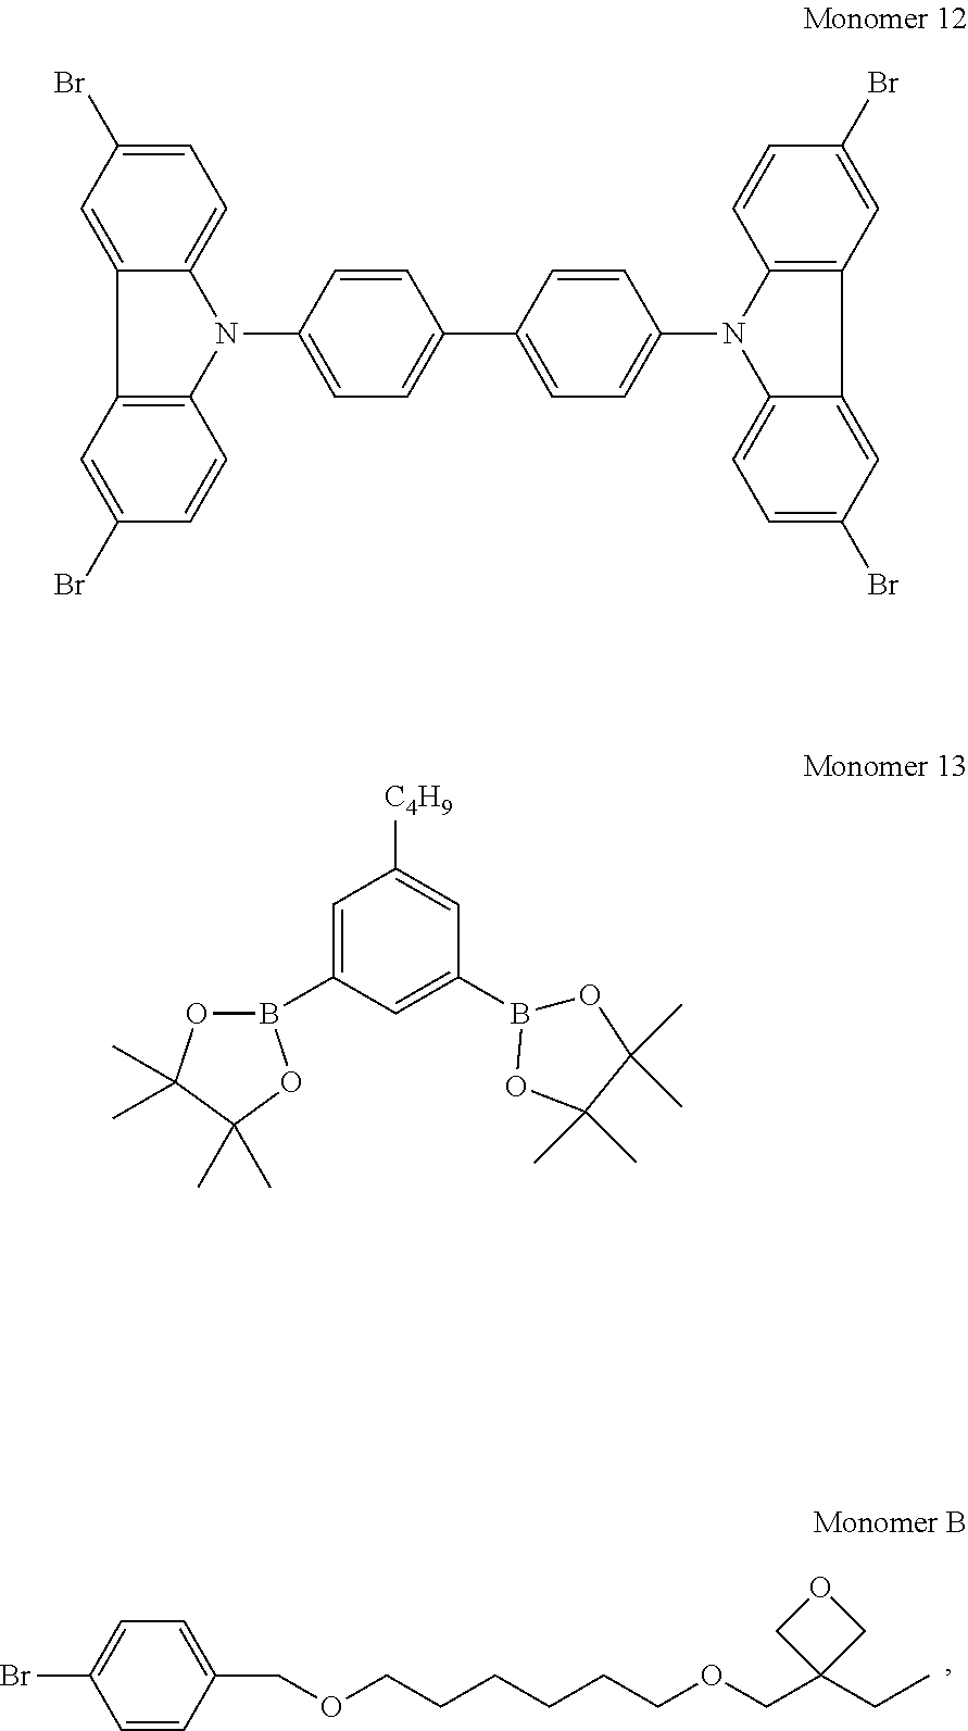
C1=CC(COCCCCCCOCC2(CC)COC2)=CC=C1Br.C1=C(Br)C=C2C(=C1)N(C1=CC=C(C3=CC=C(N4C5=CC=C(Br)C=C5C5=C4C=CC(Br)=C5)C=C3)C=C1)C1=C2C=C(Br)C=C1.C1=C(B2OC(C)(C)C(C)(C)O2)C=C(B2OC(C)(C)C(C)(C)O2)C=C1[C4H9]
